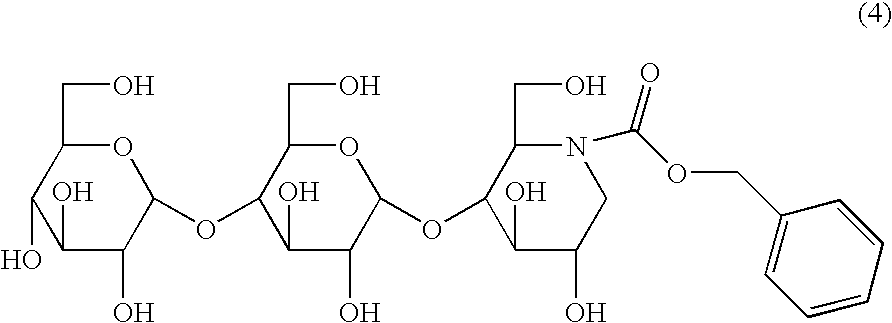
O1C(CO)C(O)C(O)C(O)C1OC1C(CO)OC(OC2C(CO)N(C(OCC3=CC=CC=C3)=O)CC(O)C2O)C(O)C1O
